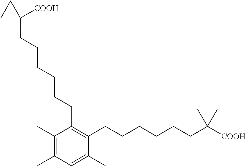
C1(C)=C(C)C(CCCCCCC2([COOH])CC2)=C(CCCCCCC(C)(C)[COOH])C(C)=C1
